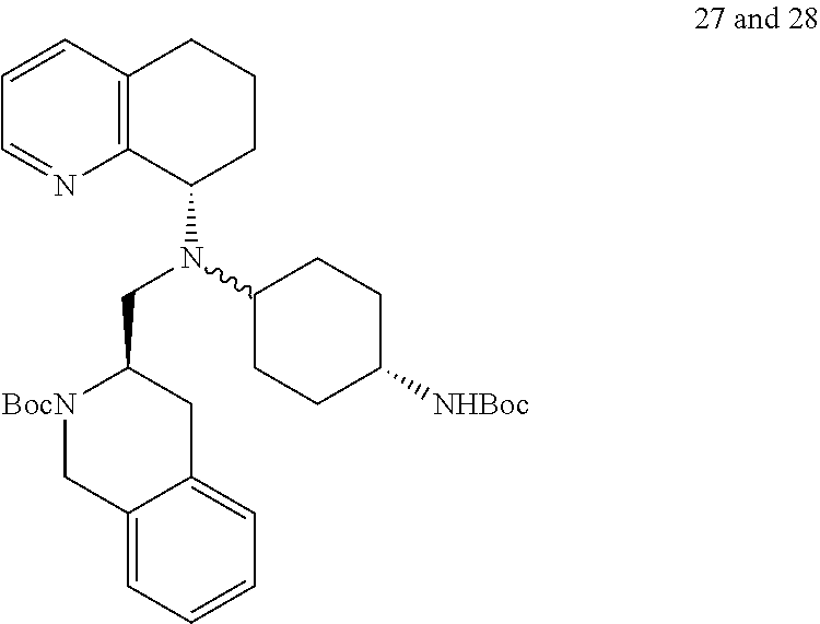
C12=C(C=CC=N1)CCCC2N(C1CCC([NHBoc])CC1)CC1[BocN]CC2=CC=CC=C2C1
